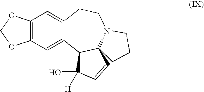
C12=C(C=C3C(=C1)CCN1C4(C3C(O)([H])C=C4)CCC1)OCO2
